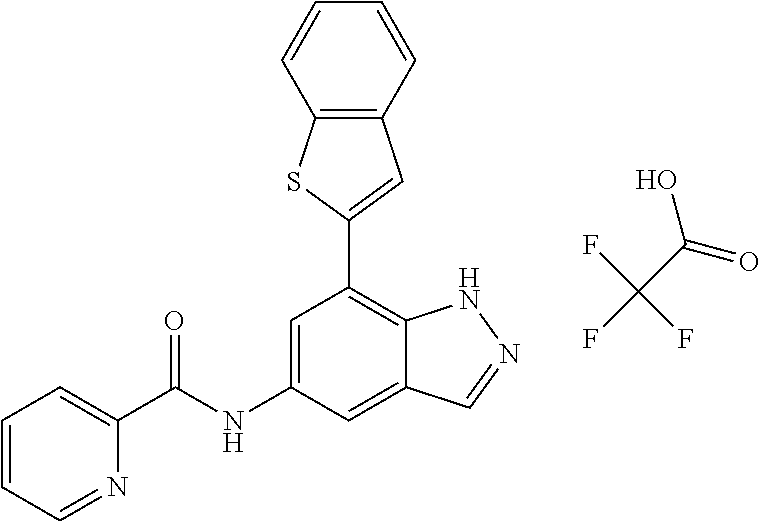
C12=C(C=CC=C1)C=C(C1=C3C(=CC(NC(=O)C4=CC=CC=N4)=C1)C=NN3)S2.OC(C(F)(F)F)=O
